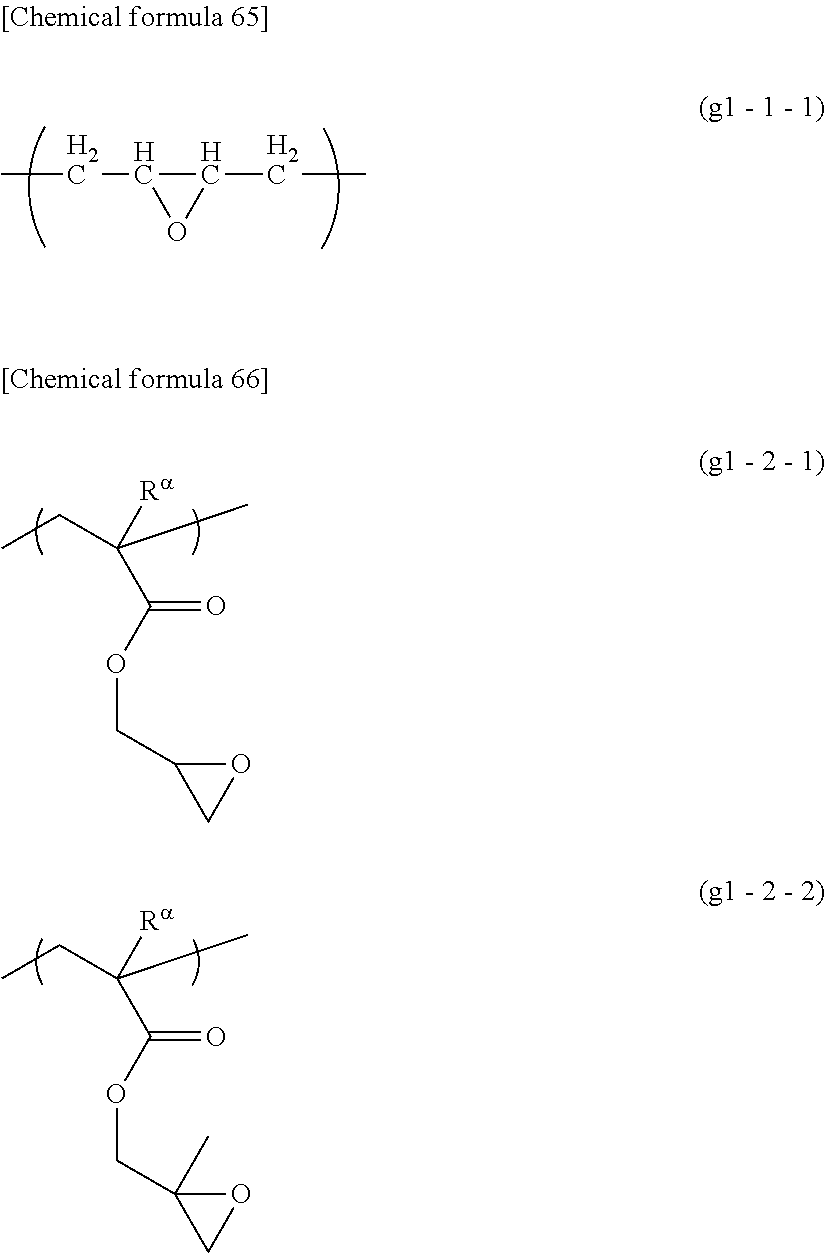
CCC1C(CC)O1.CCC(C)([Ra])C(OCC1CO1)=O.CCC(C)([Ra])C(OCC1(C)CO1)=O
